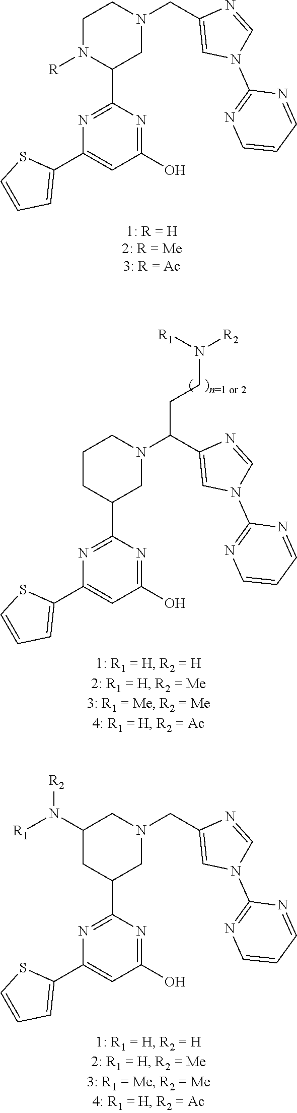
S1C=CC=C1C1=CC(O)=NC(C2N([R])CCN(CC3=CN(C4=NC=CC=N4)C=N3)C2)=N1.S1C=CC=C1C1=CC(O)=NC(C2CCCN(C(C3=CN(C4=NC=CC=N4)C=N3)CCN([R2])[R1])C2)=N1.S1C=CC=C1C1=CC(O)=NC(C2CC(N([R1])[R2])CN(CC3=CN(C4=NC=CC=N4)C=N3)C2)=N1
